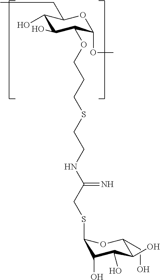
C(C1C(O)C(O)C(O)C(SCC(NCCSCCCOC2C(O)C(O)C(CC)OC2OC)=N)O1)O
